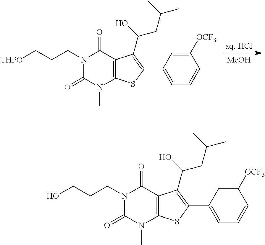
[MeOH].C1([OCF3])=CC(C2=C(C(O)CC(C)C)C3=C(S2)N(C)C(=O)N(CCC[THPO])C3=O)=CC=C1.C1([OCF3])=CC(C2=C(C(O)CC(C)C)C3=C(S2)N(C)C(=O)N(CCCO)C3=O)=CC=C1
